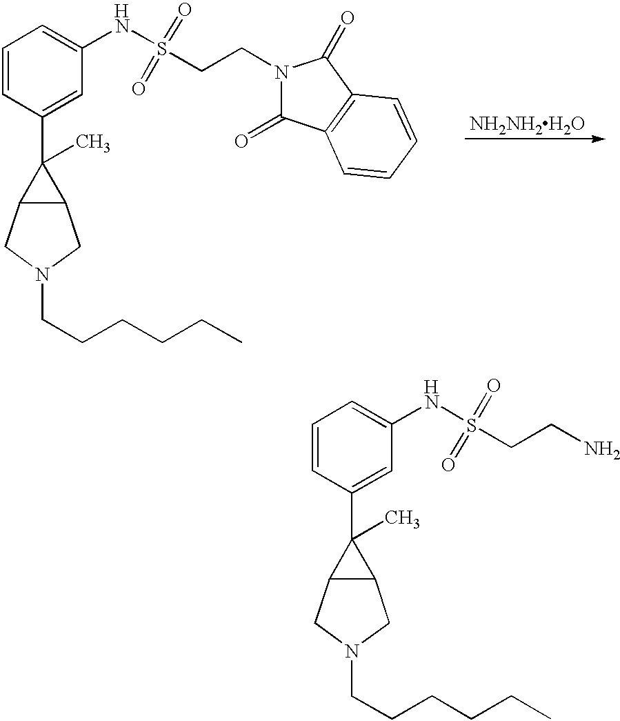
[H].C1=CC(C2(C)C3C2CN(CCCCCC)C3)=CC(NS(CCN)(=O)=O)=C1.[H].C1=CC(C2(C)C3C2CN(CCCCCC)C3)=CC(NS(CCN2C(=O)C3=C(C2=O)C=CC=C3)(=O)=O)=C1.[NH2NH2H2O]
